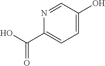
C1=C(O)C=NC(C(O)=O)=C1
